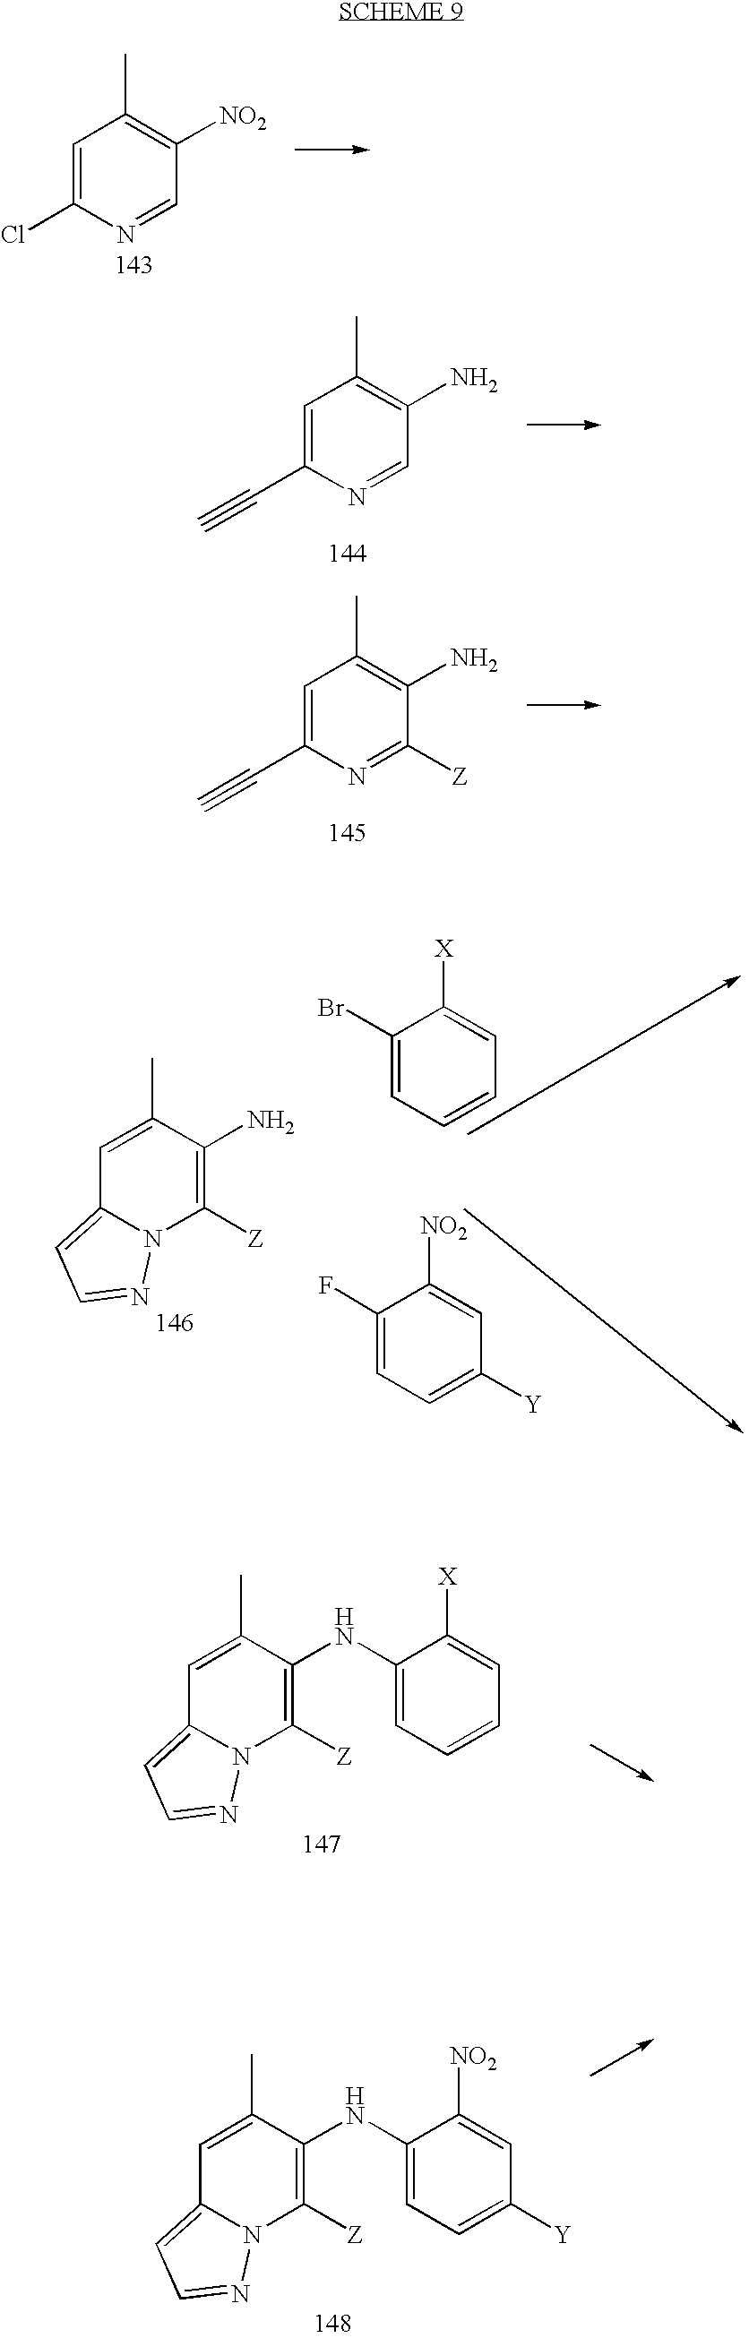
C1=C(Cl)N=CC([NO2])=C1C.C1=C(C#C)N=CC(N)=C1C.C1=C(C#C)N=C([Z])C(N)=C1C.C1=C(C)C(N)=C([Z])N2C1=CC=N2.C1(Br)=CC=CC=C1[X].C1(F)=CC=C([Y])C=C1[NO2].C1=C(C)C(NC2=CC=CC=C2[X])=C([Z])N2C1=CC=N2.C1=C(C)C(NC2=CC=C([Y])C=C2[NO2])=C([Z])N2C1=CC=N2
